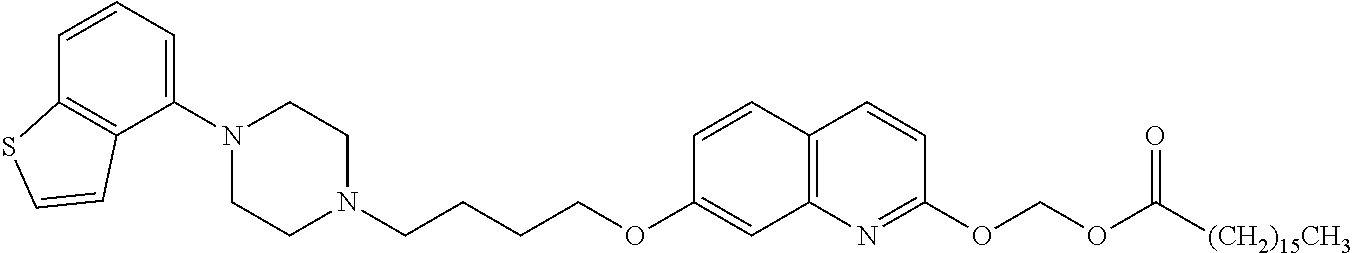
C1=CC2=C(C(N3CCN(CCCCOC4=CC5=C(C=C4)C=CC(OCOC([(CH2)15CH3])=O)=N5)CC3)=C1)C=CS2
